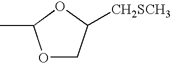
O1C(C)OCC1[CH2SCH3]
